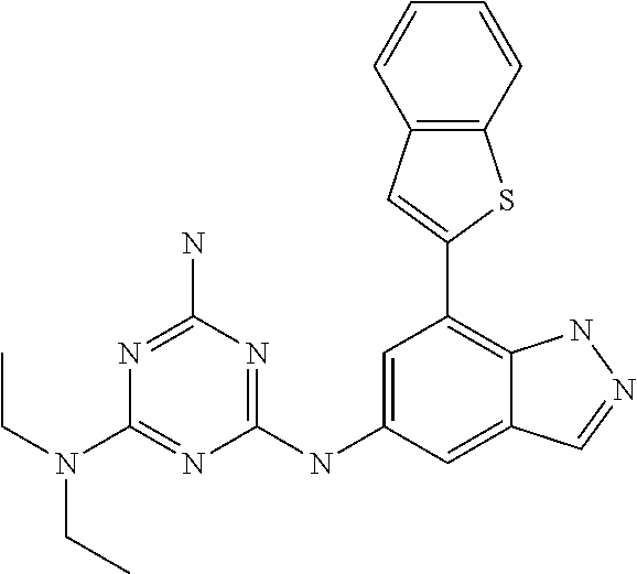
C12=CC(NC3=NC(N)=NC(N(CC)CC)=N3)=CC(C3=CC4=C(S3)C=CC=C4)=C1NN=C2
